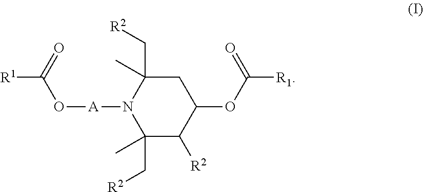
C1C(C)(C[R2])N([A]OC([R1])=O)C(C)(C[R2])C([R2])C1OC([R1])=O
